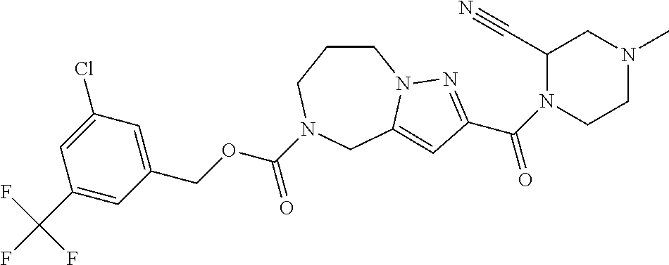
C1CCN(C(OCC2=CC(Cl)=CC(C(F)(F)F)=C2)=O)CC2=CC(C(N3CCN(C)CC3C#N)=O)=NN12
